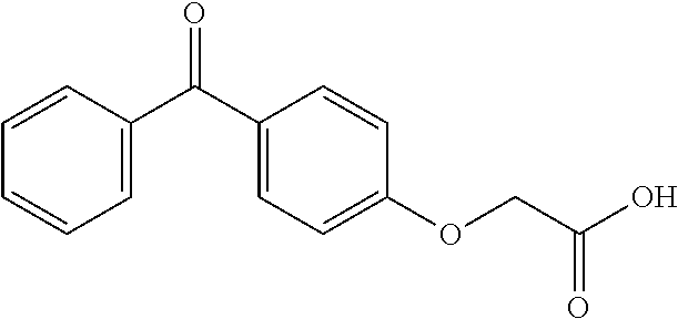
C1=C(C(C2=CC=C(OCC(O)=O)C=C2)=O)C=CC=C1
